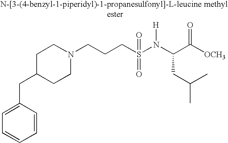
C1=C(CC2CCN(CCCS(N([H])C(CC(C)C)C(=O)[OCH3])(=O)=O)CC2)C=CC=C1
